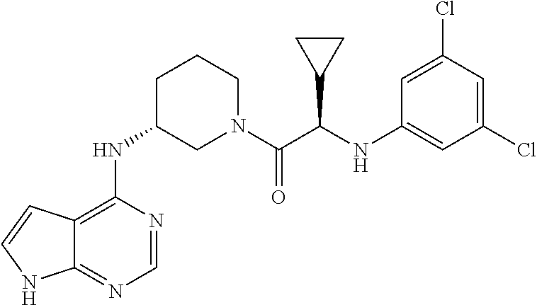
C12=C(NC3CN(C(C(NC4=CC(Cl)=CC(Cl)=C4)C4CC4)=O)CCC3)N=CN=C1NC=C2
